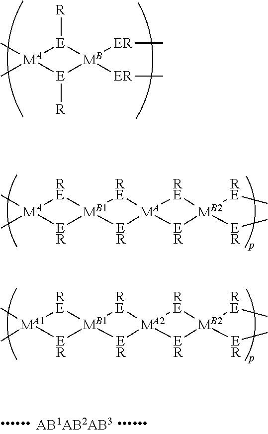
[MA]1(C)(C)[RE][MB1]2([ER]1)[RE][MA]1([ER]2)[ER][MB2]([ER]C)([RE]C)[RE]1.[MA1]1(C)(C)[RE][MB1]2([ER]1)[RE][MA2]1([ER]2)[ER][MB2]([ER]C)([RE]C)[RE]1.[MA]1(C)(C)[E]([R])[MB]([ER]C)([ER]C)[E]1[R]
